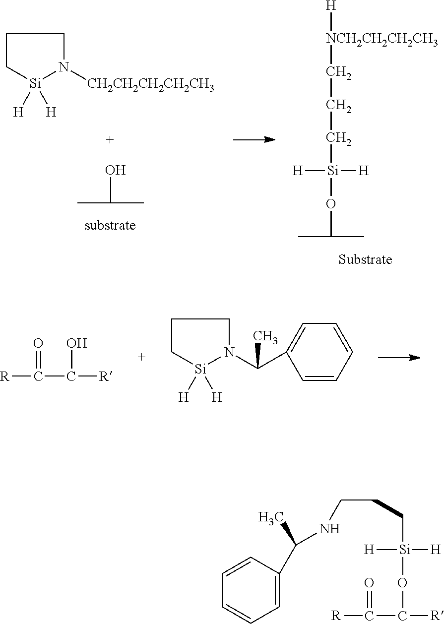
[R]C(=O)C(O)[R].C1C[Si]([H])([H])N(C(C)C2=CC=CC=C2)C1.OC(C)C.C1C[Si]([H])([H])N([CH2CH2CH2CH2CH3])C1.[H][NCH2CH2CH2CH3]CCC[Si]([H])([H])OC(C)C.C1=C(C(NCCC[Si]([H])([H])OC(C(=O)[R])[R])C)C=CC=C1
